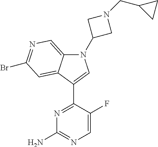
N1=C(C2=CN(C3CN(CC4CC4)C3)C3=CN=C(Br)C=C32)C(F)=CN=C1N
